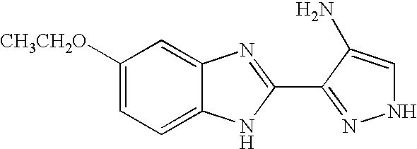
C1([CH3CH2O])=CC=C2C(=C1)N=C(C1=NNC=C1N)N2
